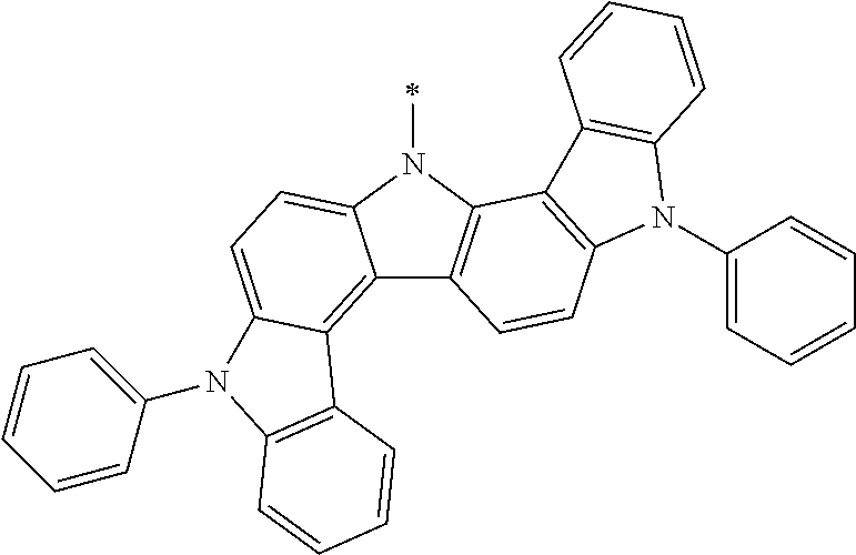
C12=C3C(=CC=C1N(C)C1=C2C=CC2=C1C1=C(N2C2=CC=CC=C2)C=CC=C1)N(C1=CC=CC=C1)C1=C3C=CC=C1
